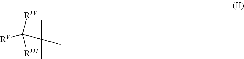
C([RIV])([RIII])([RV])C(C)(C)C
